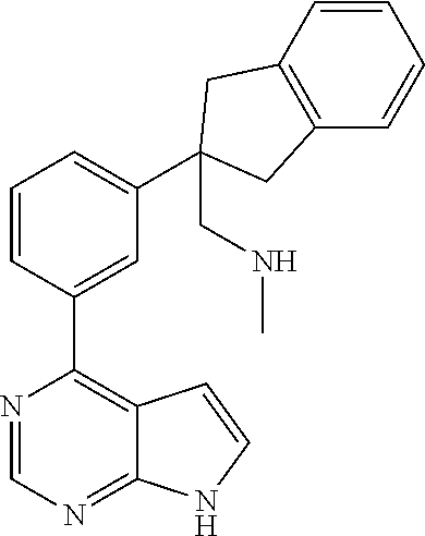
C12=C(C=CC=C1)CC(C1=CC=CC(C3=C4C(=NC=N3)NC=C4)=C1)(CNC)C2
